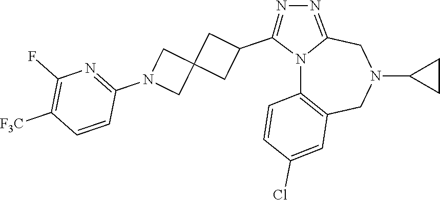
N12C3=C(CN(C4CC4)CC1=NN=C2C1CC2(C1)CN(C1=NC(F)=C([F3C])C=C1)C2)C=C(Cl)C=C3
